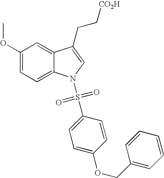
C1(OC)=CC=C2C(=C1)C(CC[CO2H])=CN2S(=O)(=O)C1=CC=C(OCC2=CC=CC=C2)C=C1
